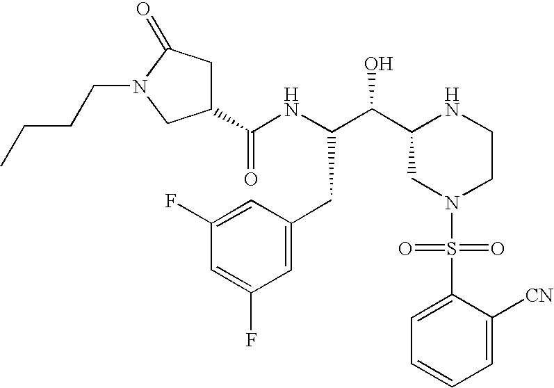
C1(C(NC(C(C2CN(S(=O)(=O)C3=CC=CC=C3[CN])CCN2)O)CC2=CC(F)=CC(F)=C2)=O)CC(=O)N(CCCC)C1
